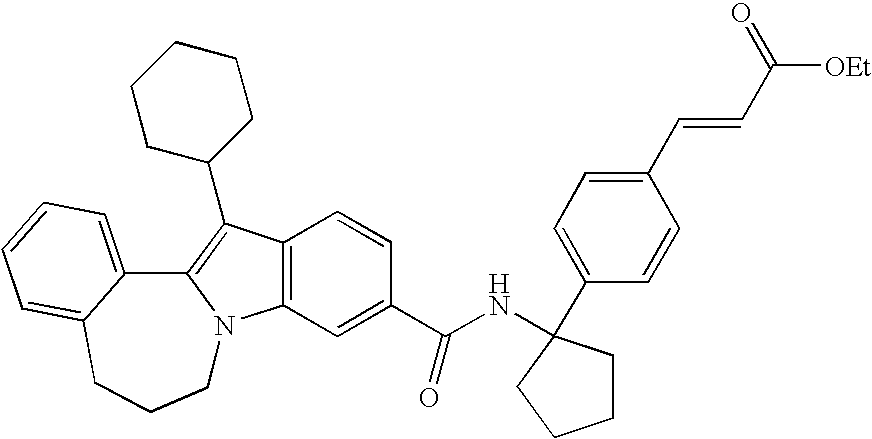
C1(C=CC([OEt])=O)=CC=C(C2(NC(C3=CC4=C(C=C3)C(C3CCCCC3)=C3N4CCCC4=CC=CC=C34)=O)CCCC2)C=C1
